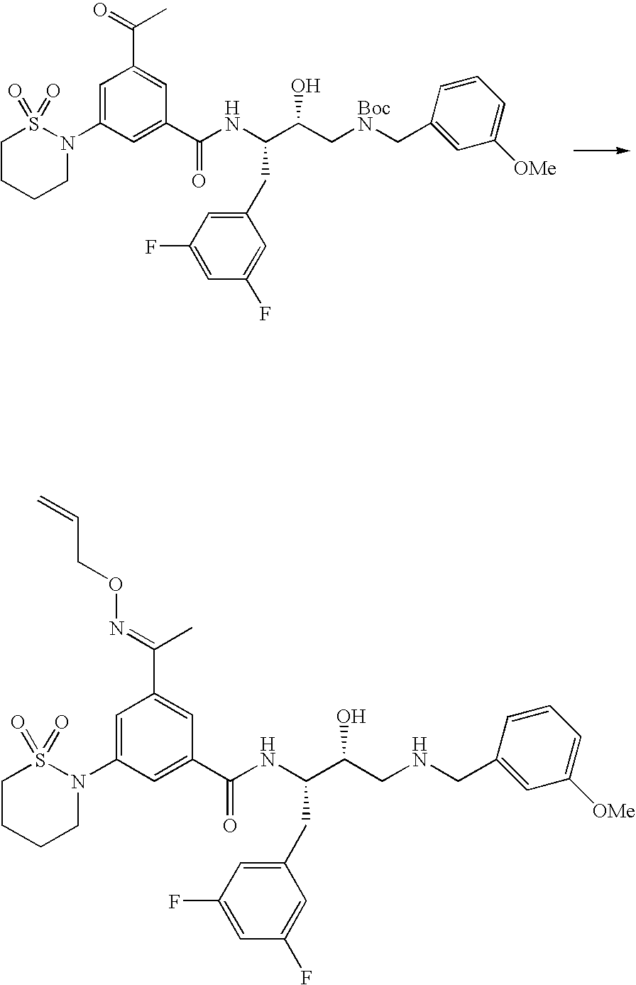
C1CCCN(C2=CC(C(=O)C)=CC(C(=O)NC(C(C[BocN]CC3=CC([OMe])=CC=C3)O)CC3=CC(F)=CC(F)=C3)=C2)S1(=O)=O.C1CCCN(C2=CC(C(C)=NOCC=C)=CC(C(=O)NC(C(CNCC3=CC([OMe])=CC=C3)O)CC3=CC(F)=CC(F)=C3)=C2)S1(=O)=O
